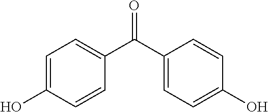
C1(C(C2=CC=C(O)C=C2)=O)=CC=C(O)C=C1
